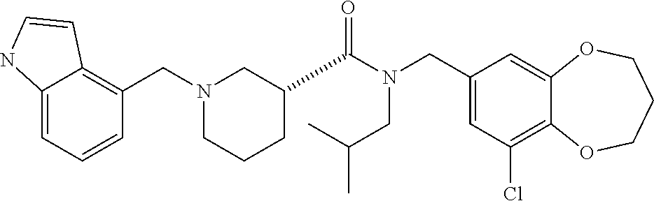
C1(CN(C(=O)C2CCCN(CC3=C4C(=CC=C3)NC=C4)C2)CC(C)C)=CC(Cl)=C2C(=C1)OCCCO2
